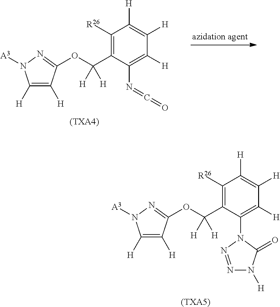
C1([H])=C([H])C(OC(C2=C([R26])C([H])=C([H])C([H])=C2N2N=NN([H])C2=O)([H])[H])=NN1[A3].[(TXA5)].C1([H])=C([H])C(OC(C2=C([R26])C([H])=C([H])C([H])=C2N=C=O)([H])[H])=NN1[A3].[(TXA4)]
